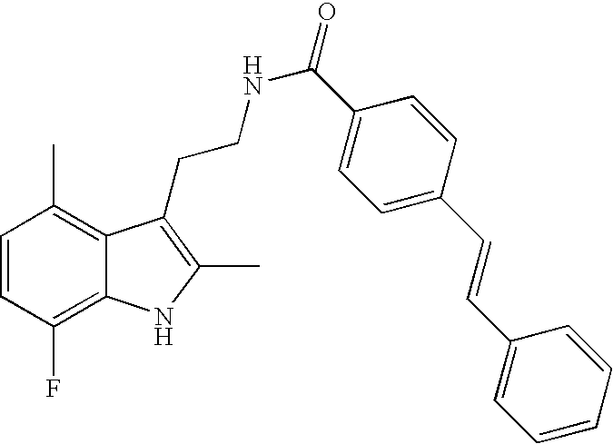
C1=CC(F)=C2C(=C1C)C(CCNC(=O)C1=CC=C(C=CC3=CC=CC=C3)C=C1)=C(C)N2
